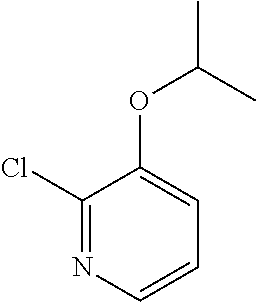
C1(Cl)=NC=CC=C1OC(C)C
